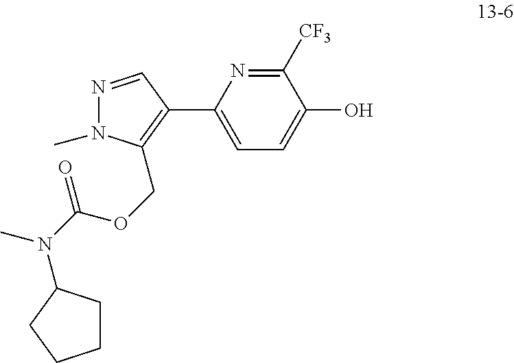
C1([CF3])=NC(C2=C(COC(N(C)C3CCCC3)=O)N(C)N=C2)=CC=C1O
